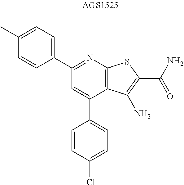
C1(C2=NC3=C(C(C4=CC=C(Cl)C=C4)=C2)C(N)=C(C(N)=O)S3)=CC=C(C)C=C1
